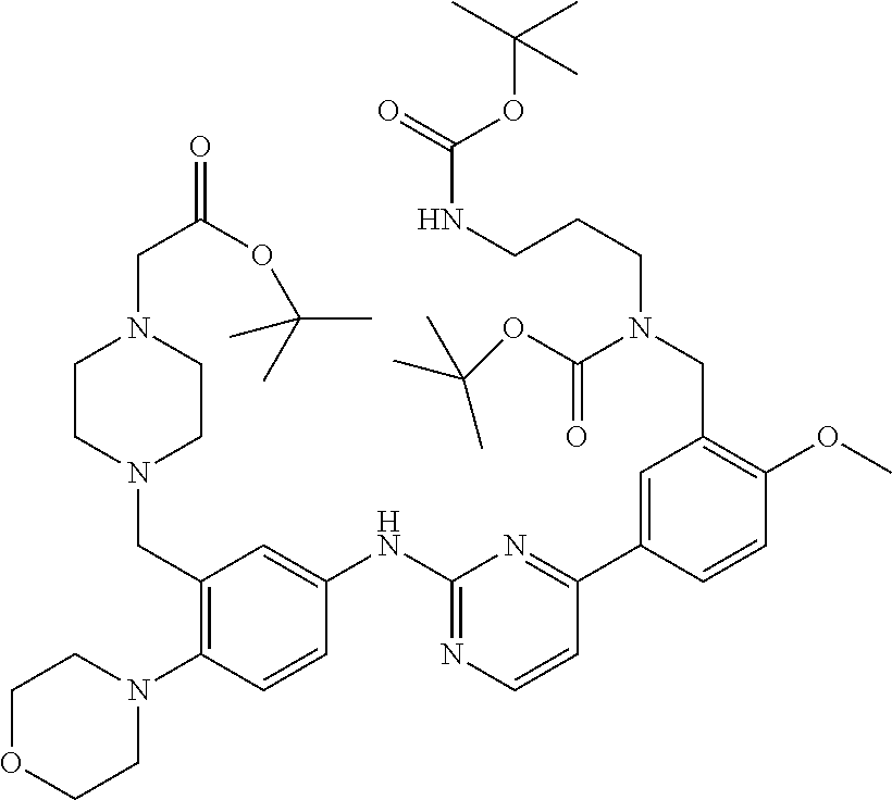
C1(NC2=CC(CN3CCN(CC(OC(C)(C)C)=O)CC3)=C(N3CCOCC3)C=C2)=NC=CC(C2=CC(CN(CCCNC(=O)OC(C)(C)C)C(OC(C)(C)C)=O)=C(OC)C=C2)=N1
